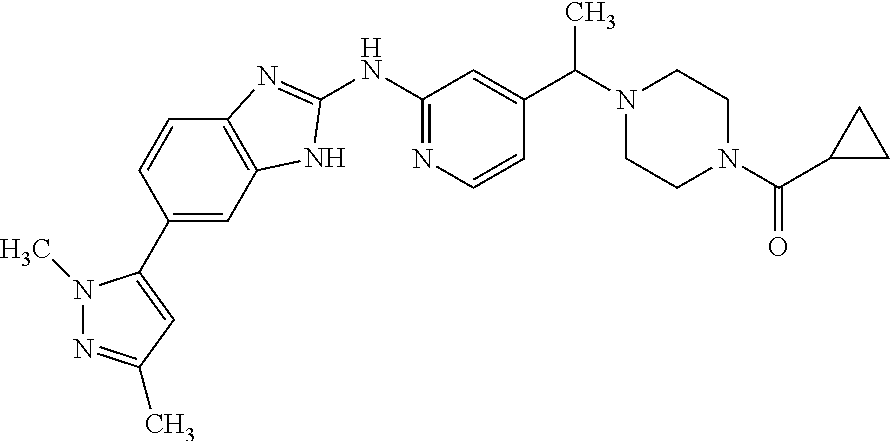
C1=C(C2=CC(C)=NN2C)C=CC2=C1NC(NC1=NC=CC(C(N3CCN(C(=O)C4CC4)CC3)C)=C1)=N2
